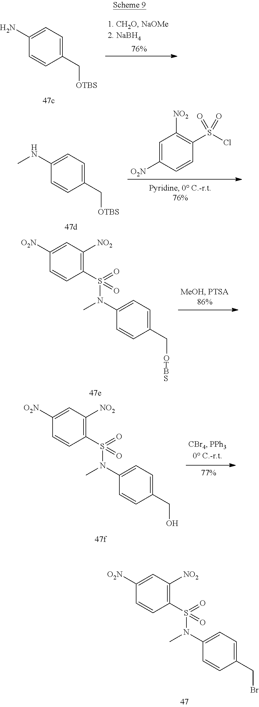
C1(NC)=CC=C(C[OTBS])C=C1.C1=C([O2N])C=CC(S(Cl)(=O)=O)=C1[NO2].C1([O2N])=CC([NO2])=C(S(=O)(=O)N(C)C2=CC=C(C[OTBS])C=C2)C=C1.C1([O2N])=CC([NO2])=C(S(=O)(=O)N(C)C2=CC=C(CO)C=C2)C=C1.C1(N)=CC=C(C[OTBS])C=C1.C1([O2N])=CC([NO2])=C(S(=O)(=O)N(C)C2=CC=C(CBr)C=C2)C=C1
